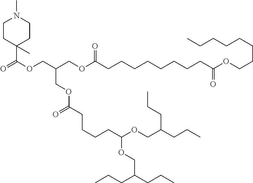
C1CC(C(=O)OCC(COC(CCCCCCCCC(OCCCCCCCC)=O)=O)COC(=O)CCCCC(OCC(CCC)CCC)OCC(CCC)CCC)(C)CCN1C
